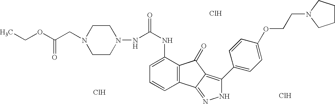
N(C(NC1=CC=CC2=C1C(=O)C1=C(C3=CC=C(OCCN4CCCC4)C=C3)NN=C21)=O)N1CCN(CC(OCC)=O)CC1.Cl.Cl.Cl
